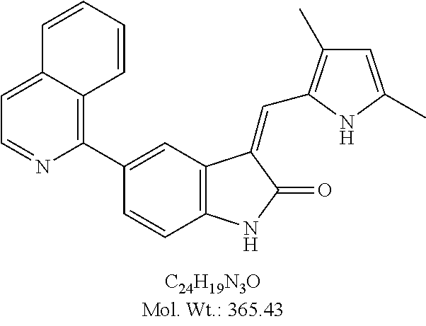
C1(C2=CC3=C(C=C2)NC(=O)C3=CC2=C(C)C=C(C)N2)=C2C(=CC=N1)C=CC=C2
